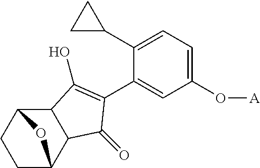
C1CC2C3C(C1O2)C(O)=C(C1=CC(O[A])=CC=C1C1CC1)C3=O
